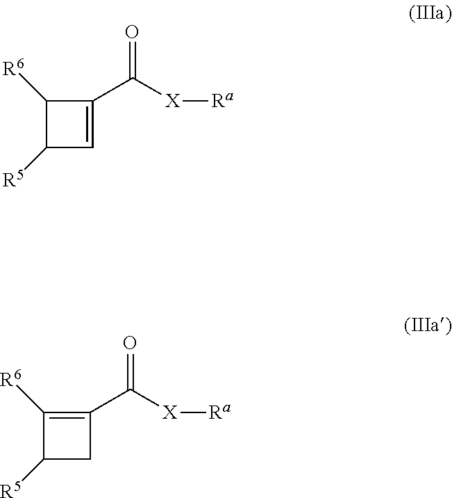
C1([R6])C([R5])C=C1C([X][Ra])=O.C1([R6])=C(C([X][Ra])=O)CC1[R5]
